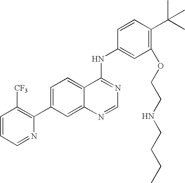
C1=CC=NC(C2=CC=C3C(=C2)N=CN=C3NC2=CC(OCCNCCCC)=C(C(C)(C)C)C=C2)=C1[CF3]
